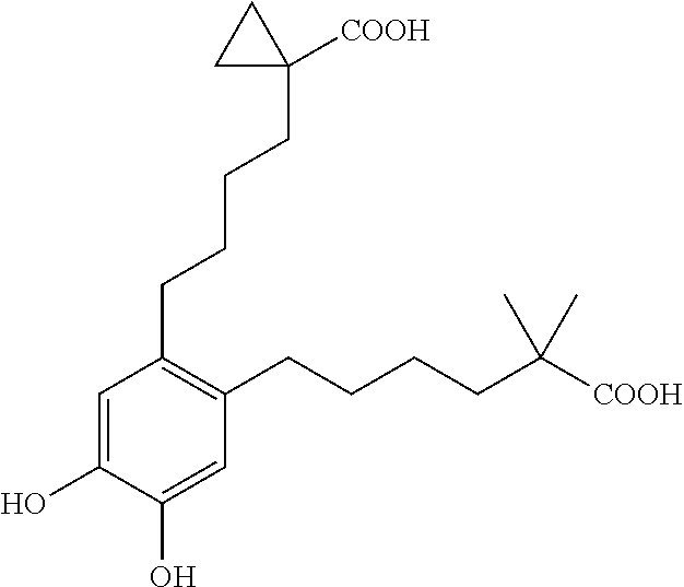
C1=C(O)C(O)=CC(CCCCC([COOH])(C)C)=C1CCCCC1([COOH])CC1
